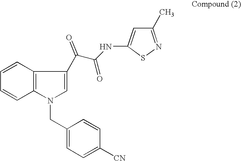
C1=CC2=C(C=C1)N(CC1=CC=C([CN])C=C1)C=C2C(C(NC1=CC(C)=NS1)=O)=O
